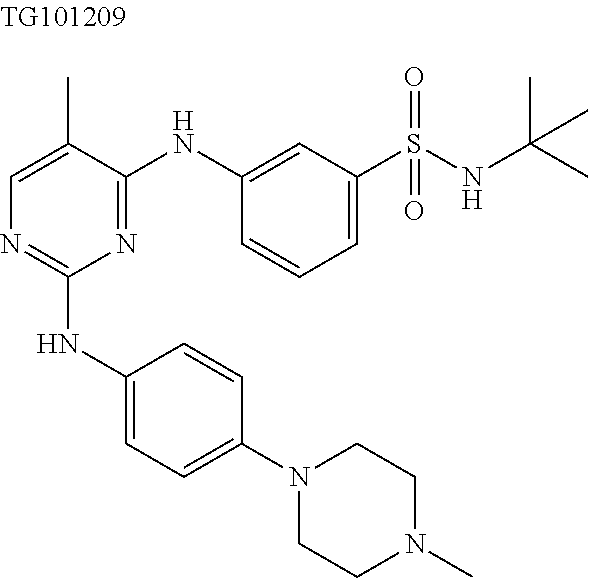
C1=C(C)C(NC2=CC(S(NC(C)(C)C)(=O)=O)=CC=C2)=NC(NC2=CC=C(N3CCN(C)CC3)C=C2)=N1
